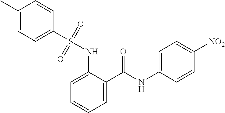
C1=C(NS(C2=CC=C(C)C=C2)(=O)=O)C(C(NC2=CC=C([NO2])C=C2)=O)=CC=C1
